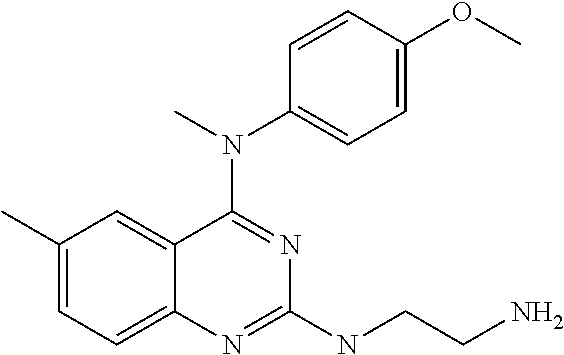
C1(C)=CC=C2C(=C1)C(N(C)C1=CC=C(OC)C=C1)=NC(NCCN)=N2
